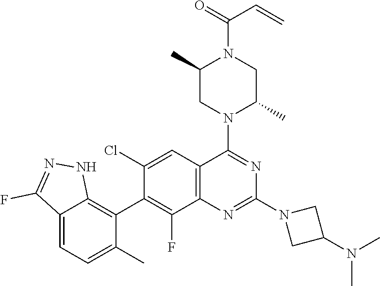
C12=C(C=C(Cl)C(C3=C4C(=CC=C3C)C(F)=NN4)=C1F)C(N1C(C)CN(C(=O)C=C)C(C)C1)=NC(N1CC(N(C)C)C1)=N2
